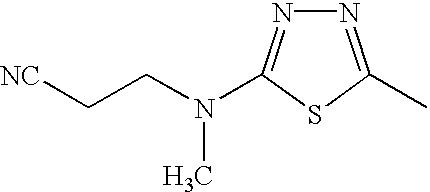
N1=C(C)SC(N(CC[NC])C)=N1
